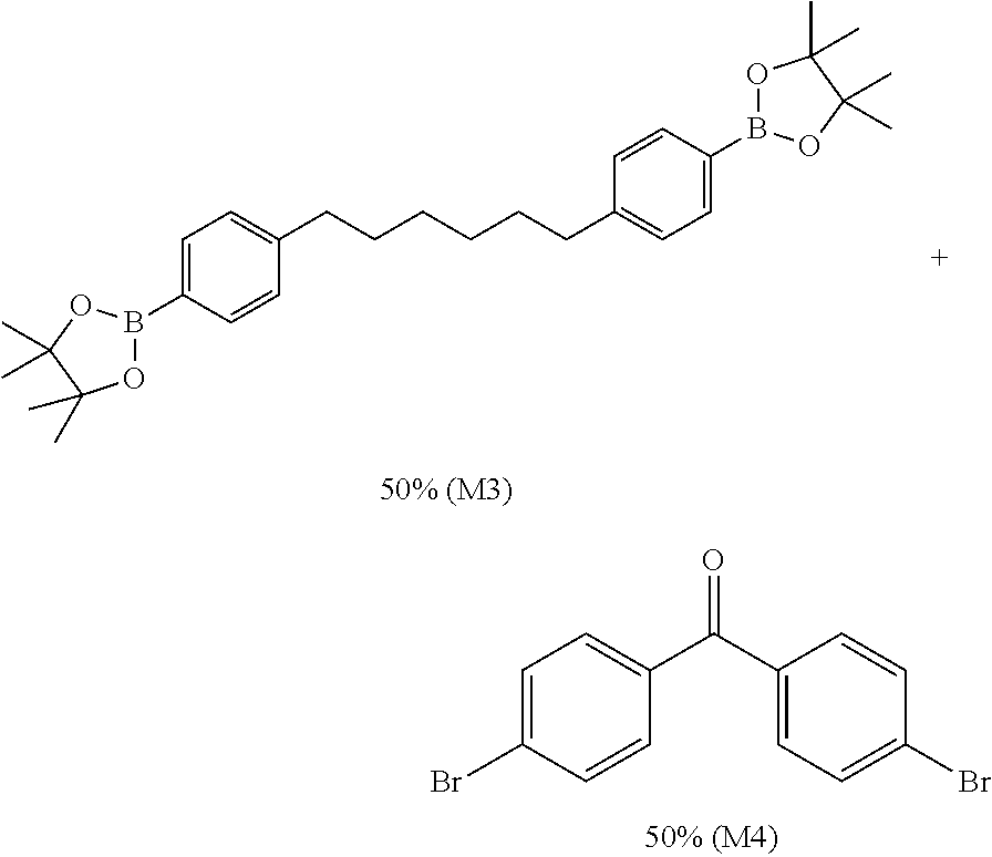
C1=C(Br)C=CC(C(C2=CC=C(Br)C=C2)=O)=C1.O1B(C2=CC=C(CCCCCCC3=CC=C(B4OC(C)(C)C(C)(C)O4)C=C3)C=C2)OC(C)(C)C1(C)C
